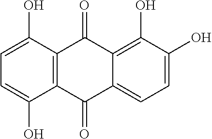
C12=C(C(O)=CC=C1O)C(=O)C1=C(O)C(O)=CC=C1C2=O
